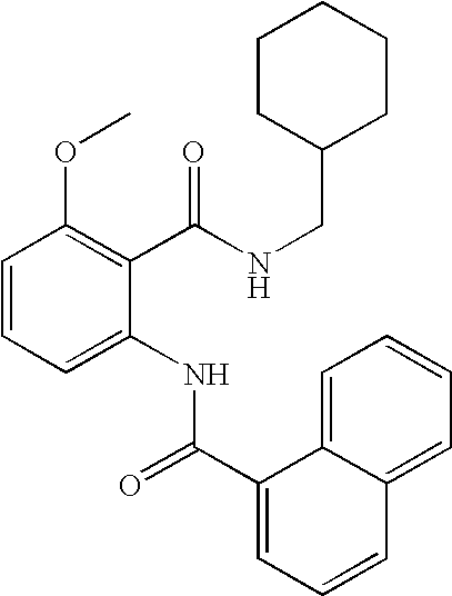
C1=CC=C(NC(=O)C2=CC=CC3=CC=CC=C32)C(C(NCC2CCCCC2)=O)=C1OC
